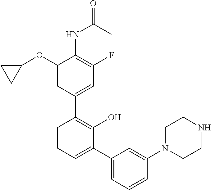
C1(NC(=O)C)=C(F)C=C(C2=C(O)C(C3=CC=CC(N4CCNCC4)=C3)=CC=C2)C=C1OC1CC1
